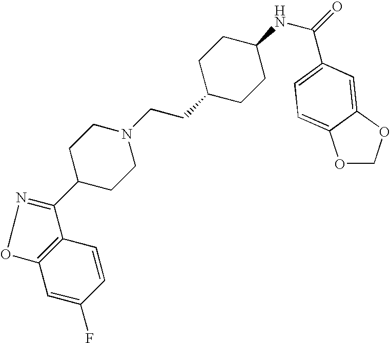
C12=C(C=CC(F)=C1)C(C1CCN(CCC3CCC(NC(=O)C4=CC=C5OCOC5=C4)CC3)CC1)=NO2
